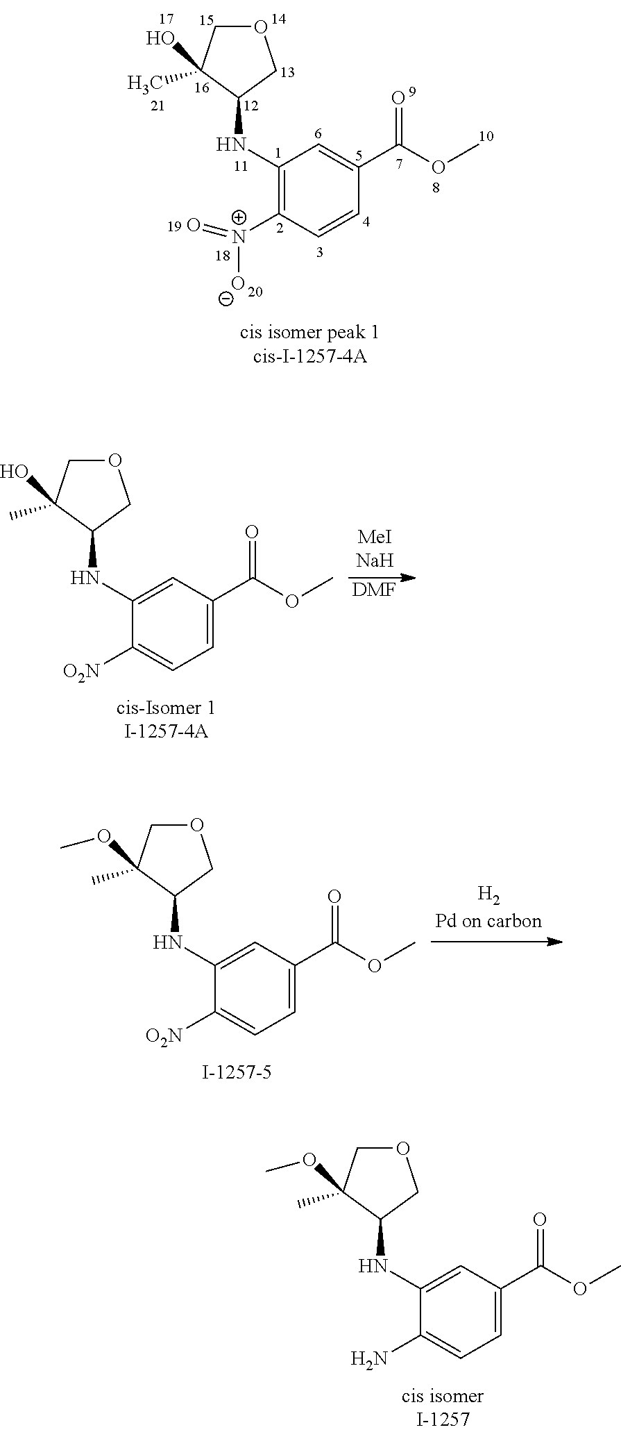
C1(NC2COCC2(O)C)=C([N+]([O-])=O)C=CC(C(OC)=O)=C1.C1(NC2COCC2(O)C)=CC(C(OC)=O)=CC=C1[O2N].[DMF].C1(NC2COCC2(OC)C)=CC(C(OC)=O)=CC=C1[O2N].C1(NC2COCC2(OC)C)=CC(C(OC)=O)=CC=C1N
